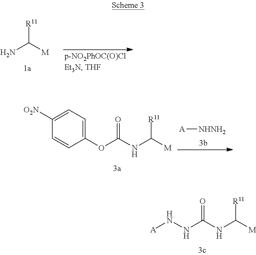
[R11]C([M])N.[A][NHNH2].C1([O2N])=CC=C(OC(NC([M])[R11])=O)C=C1.[A]NNC(NC([M])[R11])=O
